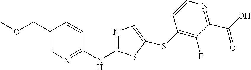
N1=C(NC2=NC=C(COC)C=C2)SC(SC2=C(F)C(C(O)=O)=NC=C2)=C1
